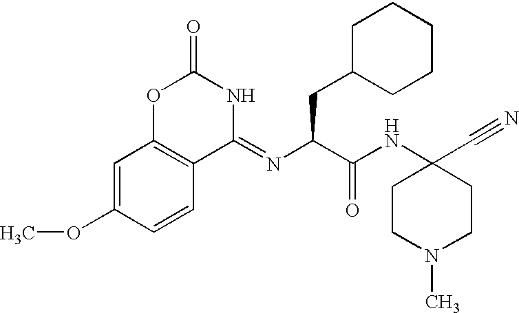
O1C(=O)NC(=NC(C(NC2(C#N)CCN(C)CC2)=O)CC2CCCCC2)C2=C1C=C(OC)C=C2
